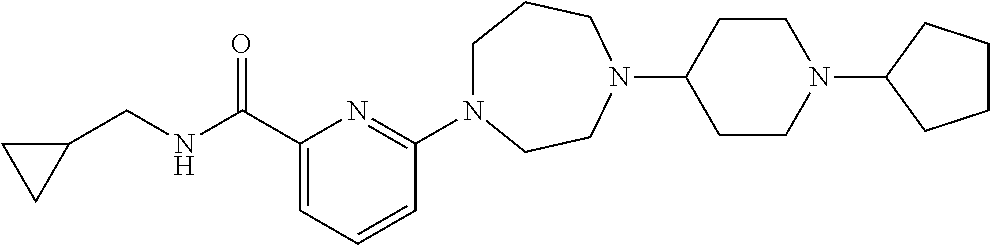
C1N(C2=NC(C(NCC3CC3)=O)=CC=C2)CCN(C2CCN(C3CCCC3)CC2)CC1
